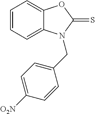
C1=CC=C2C(=C1)OC(=S)N2CC1=CC=C([O2N])C=C1
